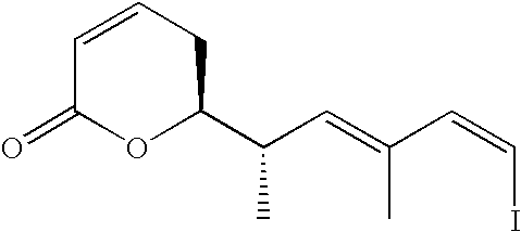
C1=CCC(C(C=C(C=CI)C)C)OC1=O
